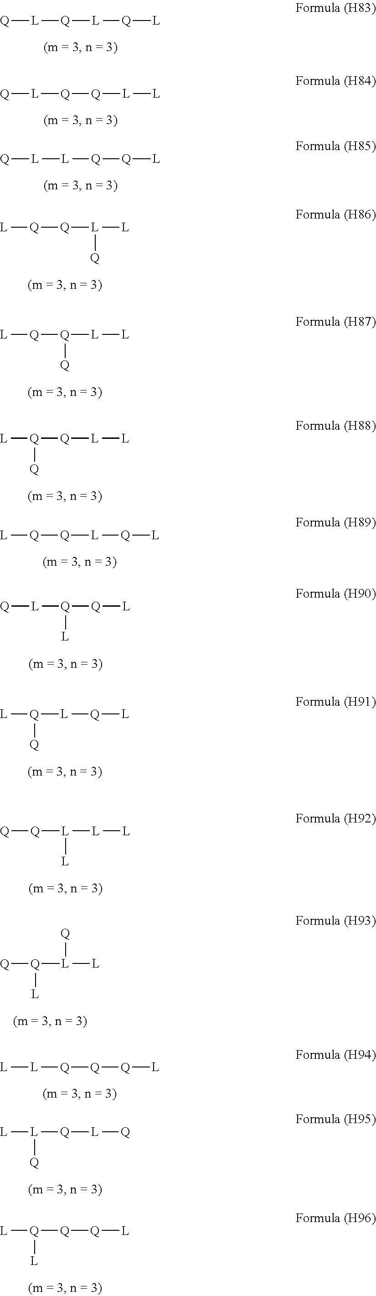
[Q]([L][Q][L])[L][Q].[Q]([Q][L][L])[L][Q].[L]([Q][Q][L])[L][Q].[L][Q][Q][L]([L])[Q].[L][Q][Q]([L][L])[Q].[L][Q]([Q][L][L])[Q].[Q]([L][Q][L])[Q][L].[Q][L][Q]([Q][L])[L].[L][Q]([L][Q][L])[Q].[Q][Q][L]([L][L])[L].[Q][Q]([L]([L])[Q])[L].[Q]([Q][Q][L])[L][L].[L][L]([Q][L][Q])[Q].[L][Q]([Q][Q][L])[L]
